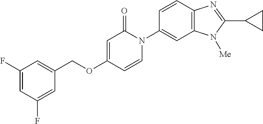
C1(COC2=CC(=O)N(C3=CC4=C(C=C3)N=C(C3CC3)N4[Me])C=C2)=CC(F)=CC(F)=C1
